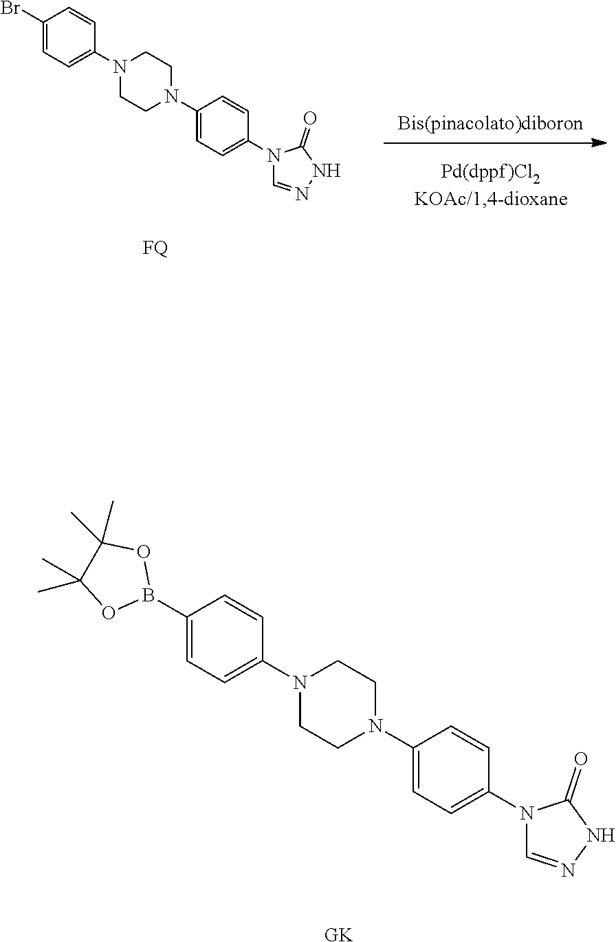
C1(Br)=CC=C(N2CCN(C3=CC=C(N4C=NNC4=O)C=C3)CC2)C=C1.[FQ].C1(B2OC(C)(C)C(C)(C)O2)=CC=C(N2CCN(C3=CC=C(N4C=NNC4=O)C=C3)CC2)C=C1.[GK]
